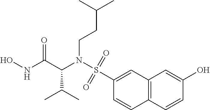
N(C(C(NO)=O)C(C)C)(S(C1=CC2=C(C=C1)C=CC(O)=C2)(=O)=O)CCC(C)C
